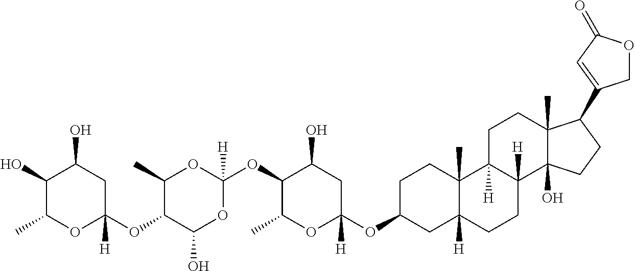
C1(O)C(C)OC(OC2C(C)OC(OC3C(C)OC(OC4CC5([H])C(C)(CC4)C4([H])C([H])(CC5)C5(O)C(C)(CC4)C(C4=CC(=O)OC4)CC5)([H])CC3O)([H])OC2O)([H])CC1O
